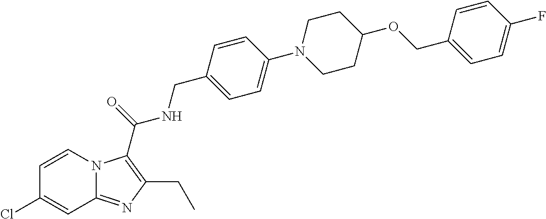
C1=CN2C(=NC(CC)=C2C(=O)NCC2=CC=C(N3CCC(OCC4=CC=C(F)C=C4)CC3)C=C2)C=C1Cl
